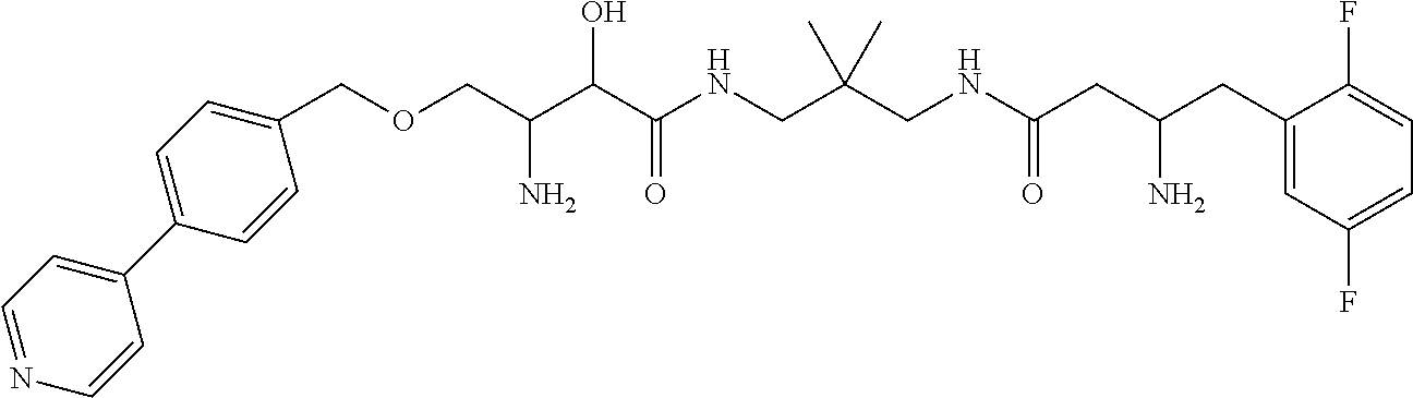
C(C(C(C(NCC(CNC(CC(CC1=CC(F)=CC=C1F)N)=O)(C)C)=O)O)N)OCC1=CC=C(C2=CC=NC=C2)C=C1
